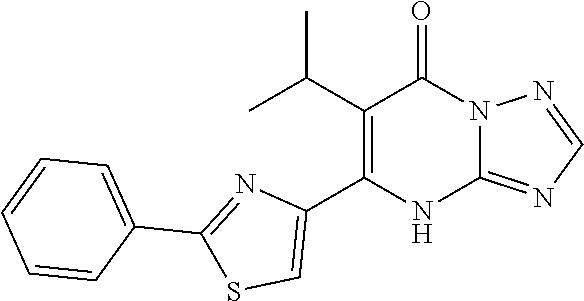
C1(C(C)C)=C(C2=CSC(C3=CC=CC=C3)=N2)NC2=NC=NN2C1=O
